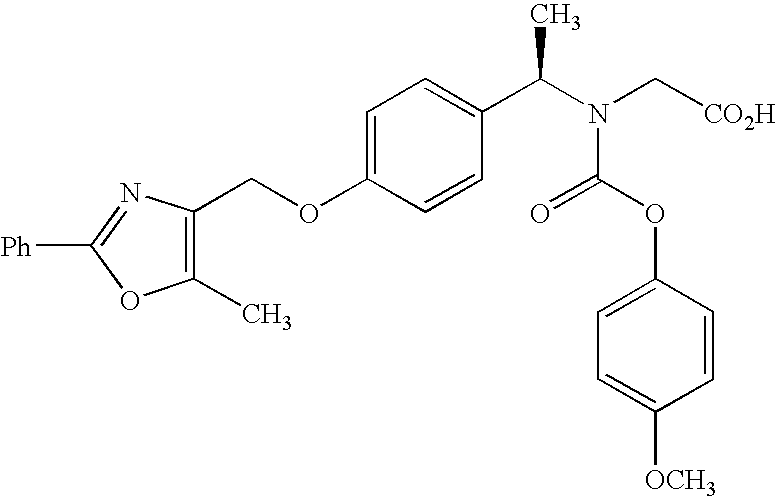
C1(C)=C(COC2=CC=C(C(N(C[CO2H])C(OC3=CC=C([OCH3])C=C3)=O)C)C=C2)N=C([Ph])O1
